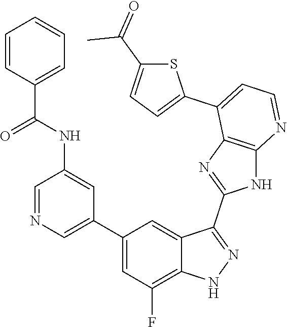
C1=NC=C(C2=CC(F)=C3C(=C2)C(C2=NC4=C(N2)N=CC=C4C2=CC=C(C(=O)C)S2)=NN3)C=C1NC(C1=CC=CC=C1)=O
